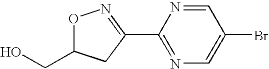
O1C(CO)CC(C2=NC=C(Br)C=N2)=N1
